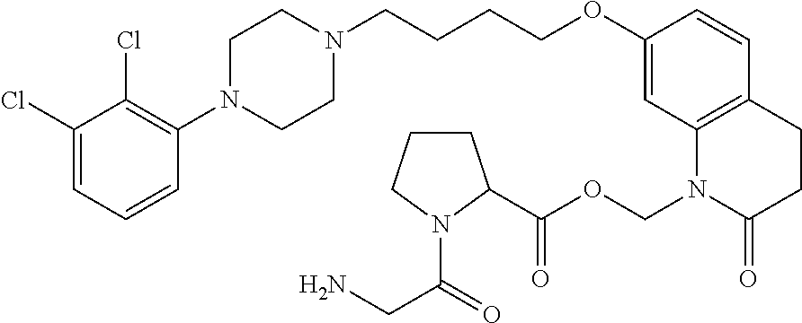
C1=C(Cl)C(Cl)=C(N2CCN(CCCCOC3=CC4=C(C=C3)CCC(=O)N4COC(=O)C3CCCN3C(=O)CN)CC2)C=C1
